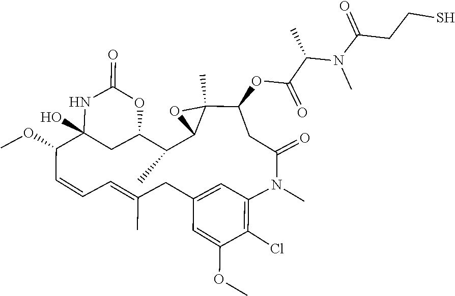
C(N(C(C(OC1C2(C)C(C(C)C3CC(O)(C(OC)C=CC=C(C)CC4=CC(=C(Cl)C(OC)=C4)N(C)C(=O)C1)NC(=O)O3)O2)=O)C)C)(=O)CCS
